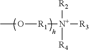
CO[R1][N+]([R3])([R2])[R4]
